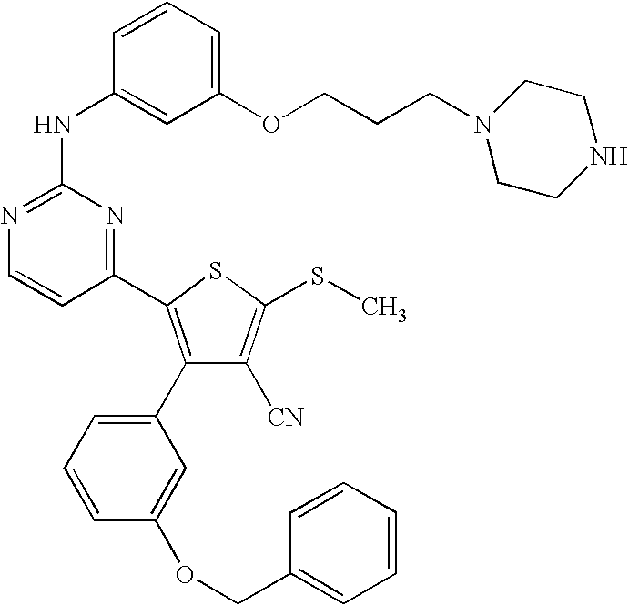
C1(C2=C(C3=CC=CC(OCC4=CC=CC=C4)=C3)C([CN])=C(SC)S2)=NC(NC2=CC(OCCCN3CCNCC3)=CC=C2)=NC=C1
